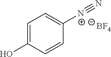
C1=C(O)C=CC(N#N)=C1.[BF4]
